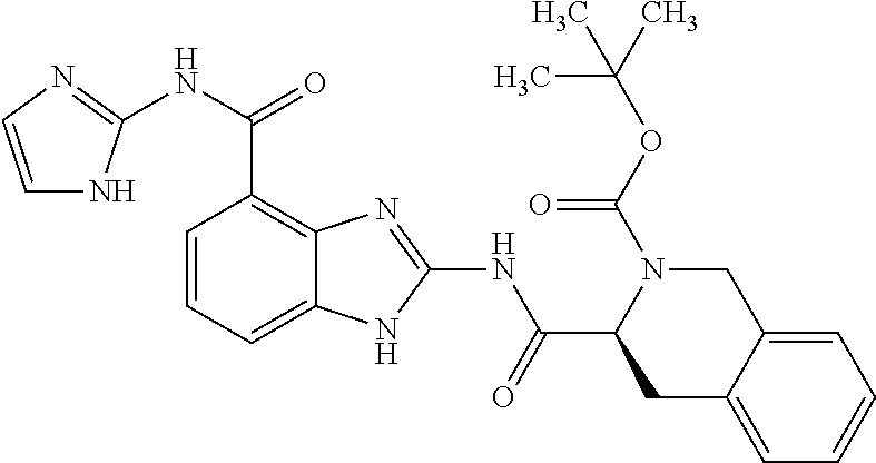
C1=CC=C2C(=C1C(NC1=NC=CN1)=O)N=C(NC(C1CC3=CC=CC=C3CN1C(OC(C)(C)C)=O)=O)N2
